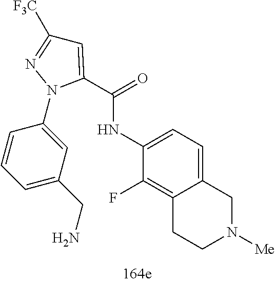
C1=C(C(NC2=CC=C3C(=C2F)CCN([Me])C3)=O)N(C2=CC(CN)=CC=C2)N=C1[F3C]
